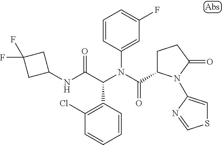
C1=CC(C(C(NC2CC(F)(F)C2)=O)N(C(=O)C2CCC(=O)N2C2=CSC=N2)C2=CC(F)=CC=C2)=C(Cl)C=C1
